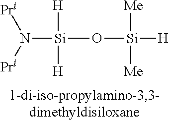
[Si](O[Si]([H])([Me])[Me])([H])([H])N([Pri])[Pri]
